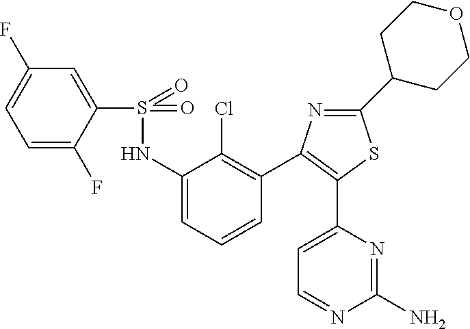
S(=O)(NC1=CC=CC(C2=C(C3=CC=NC(N)=N3)SC(C3CCOCC3)=N2)=C1Cl)(=O)C1=CC(F)=CC=C1F
